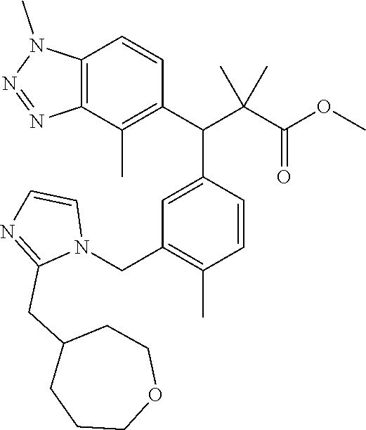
C1=C(C(C(C(OC)=O)(C)C)C2=C(C)C3=C(C=C2)N(C)N=N3)C=CC(C)=C1CN1C=CN=C1CC1CCCOCC1
